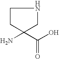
NC1(C(O)=O)CNCC1
